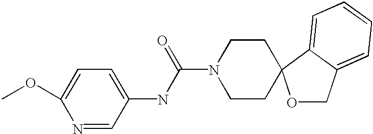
COC1=CC=C(NC(N2CCC3(CC2)OCC2=CC=CC=C23)=O)C=N1
